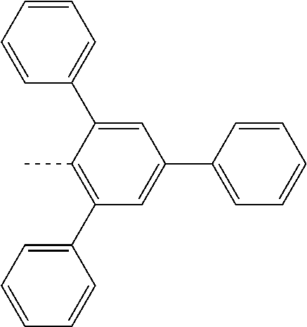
C1=CC=C(C2=C(C)C(C3=CC=CC=C3)=CC(C3=CC=CC=C3)=C2)C=C1
